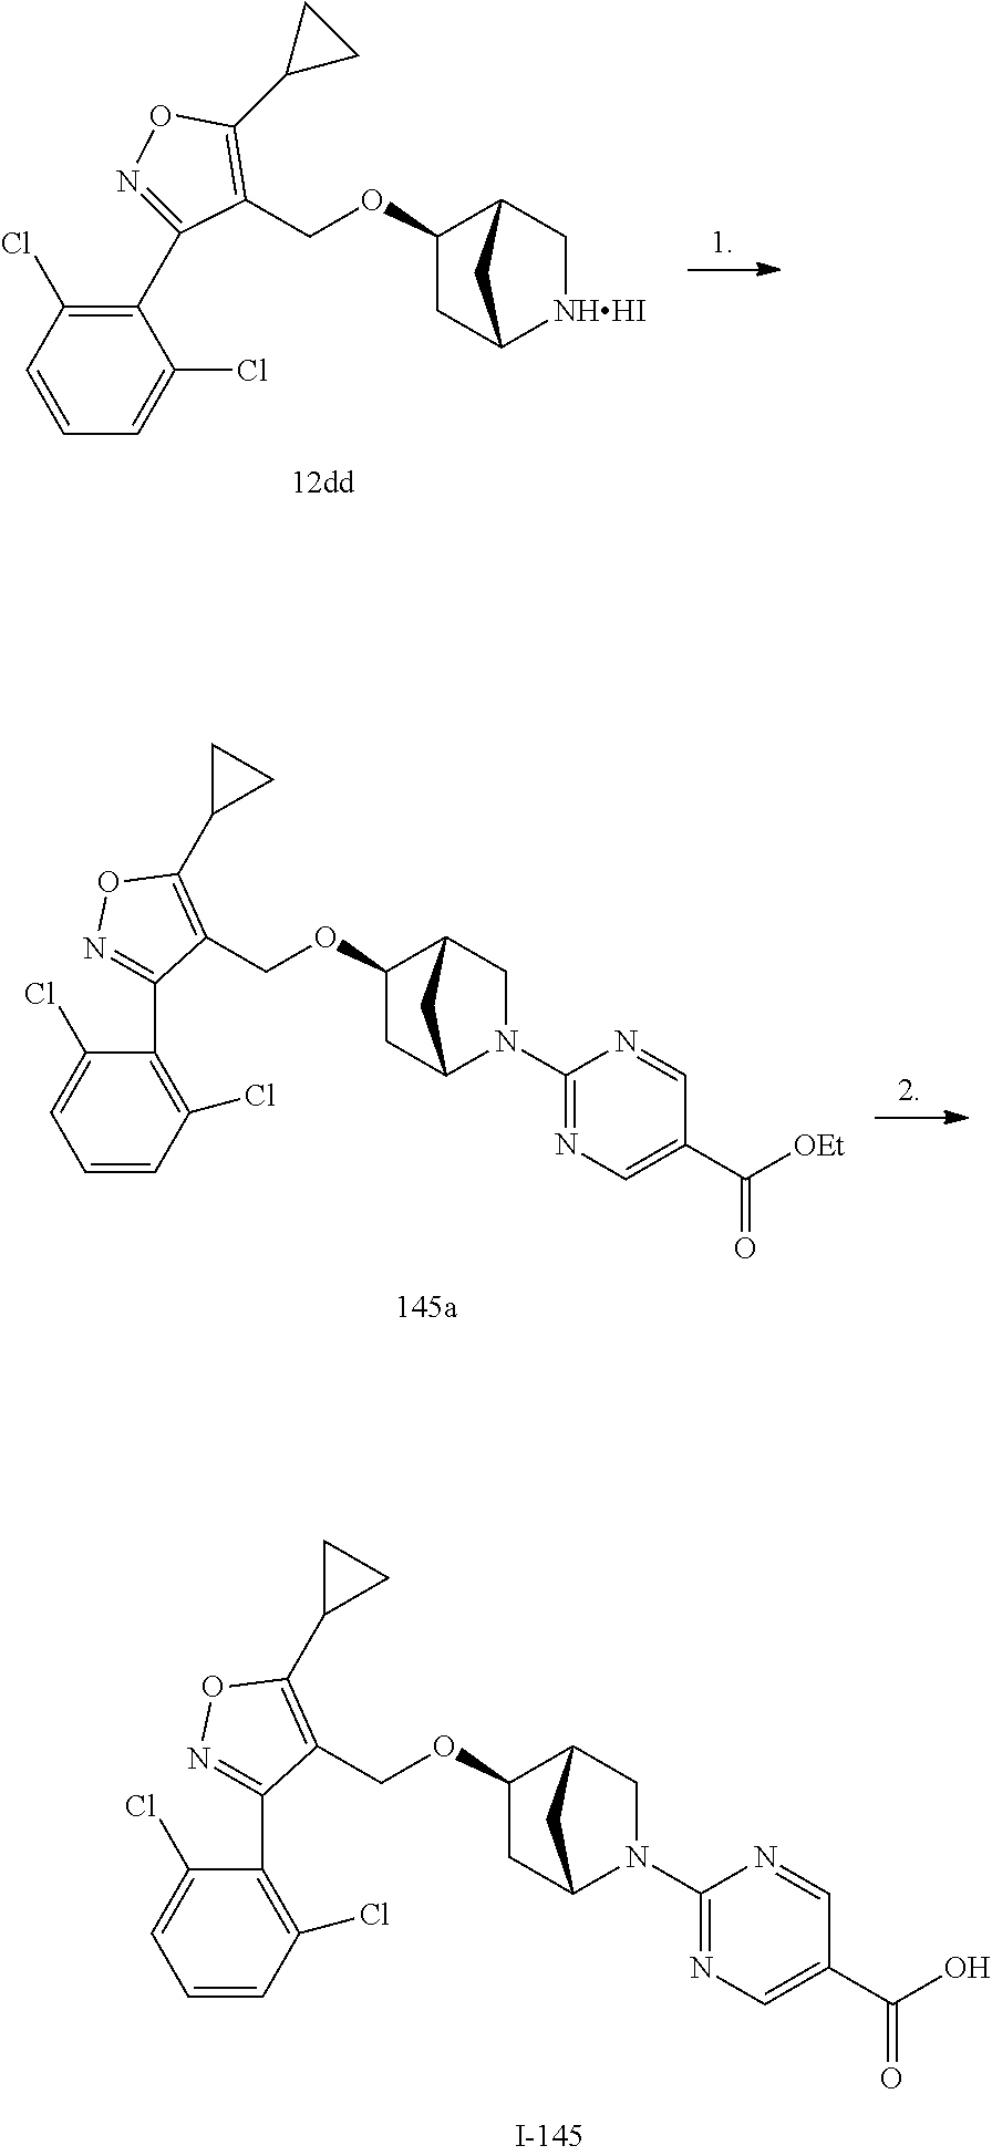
C1(Cl)=C(C2=NOC(C3CC3)=C2COC2CC3[NHHI]CC2C3)C(Cl)=CC=C1.O(C1CC2N(C3=NC=C(C(=O)[OEt])C=N3)CC1C2)CC1=C(C2CC2)ON=C1C1=C(Cl)C=CC=C1Cl.O(C1CC2N(C3=NC=C(C(=O)O)C=N3)CC1C2)CC1=C(C2CC2)ON=C1C1=C(Cl)C=CC=C1Cl
